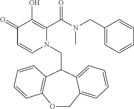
C1(=O)C=CN(CC2C3=C(OCC4=CC=CC=C24)C=CC=C3)C(C(N(CC2=CC=CC=C2)C)=O)=C1O
